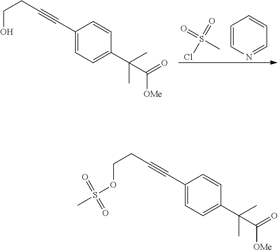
C1(C#CCCO)=CC=C(C(C)(C)C(=O)[OMe])C=C1.O=S(C)(=O)Cl.C1=CN=CC=C1.C1(C#CCCOS(C)(=O)=O)=CC=C(C(C)(C)C(=O)[OMe])C=C1
